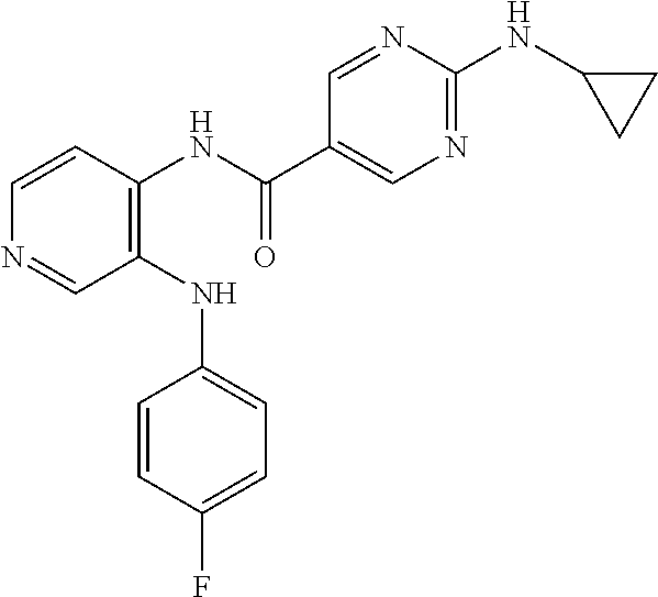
C1(NC2=CC=C(F)C=C2)=C(NC(C2=CN=C(NC3CC3)N=C2)=O)C=CN=C1
